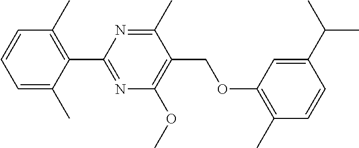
C1(C2=NC(OC)=C(COC3=C(C)C=CC(C(C)C)=C3)C(C)=N2)=C(C)C=CC=C1C
